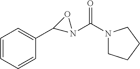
C1=CC=CC(C2N(C(N3CCCC3)=O)O2)=C1
